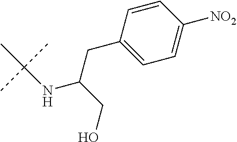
C1=CC(CC(NC(C)(C)C)CO)=CC=C1[NO2]
